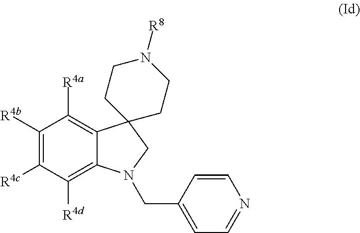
C1([R4b])=C([R4c])C([R4d])=C2C(=C1[R4a])C1(CN2CC2=CC=NC=C2)CCN([R8])CC1
